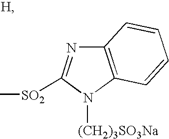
C12=C(N([(CH2)3SO3Na])C([SO2]C)=N1)C=CC=C2
